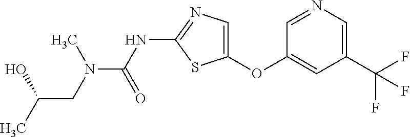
C1=NC=C(C(F)(F)F)C=C1OC1=CN=C(NC(=O)N(CC(C)O)C)S1
